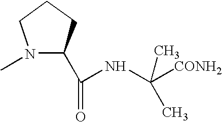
N1(C)C(C(=O)NC([CONH2])(C)C)CCC1
